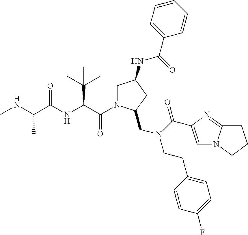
C(C(NC(C(NC)C)=O)C(C)(C)C)(=O)N1CC(NC(=O)C2=CC=CC=C2)CC1CN(C(=O)C1=CN2C(=N1)CCC2)CCC1=CC=C(F)C=C1
